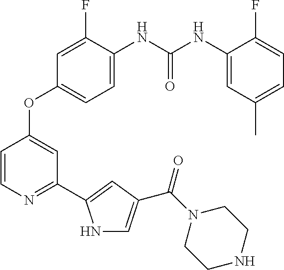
C1=C(NC(NC2=CC(C)=CC=C2F)=O)C(F)=CC(OC2=CC(C3=CC(C(N4CCNCC4)=O)=CN3)=NC=C2)=C1
